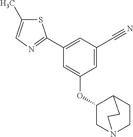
S1C(C)=CN=C1C1=CC(C#N)=CC(OC2CN3CCC2CC3)=C1
